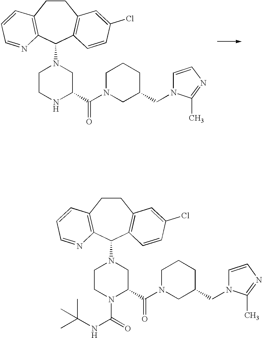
C1CC2=C(C(N3CCN(C(=O)NC(C)(C)C)C(C(N4CC(CN5C=CN=C5C)CCC4)=O)C3)C3=C1C=C(Cl)C=C3)N=CC=C2.C1CC2=C(C(N3CCNC(C(N4CC(CN5C=CN=C5C)CCC4)=O)C3)C3=C1C=C(Cl)C=C3)N=CC=C2
